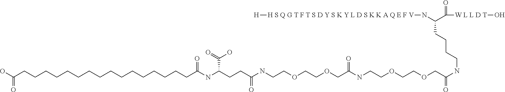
[H][H S Q G T F T S D Y S K Y L D S K K A Q E F V]NC(C([W L L D T]O)=O)CCCCNC(=O)COCCOCCNC(COCCOCCNC(=O)CCC(NC(=O)CCCCCCCCCCCCCCCCC(O)=O)C(O)=O)=O
